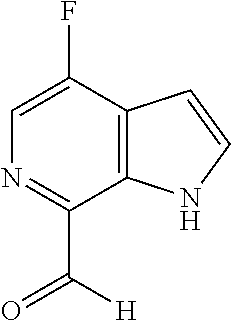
C1=C(F)C2=C(C(C([H])=O)=N1)NC=C2
